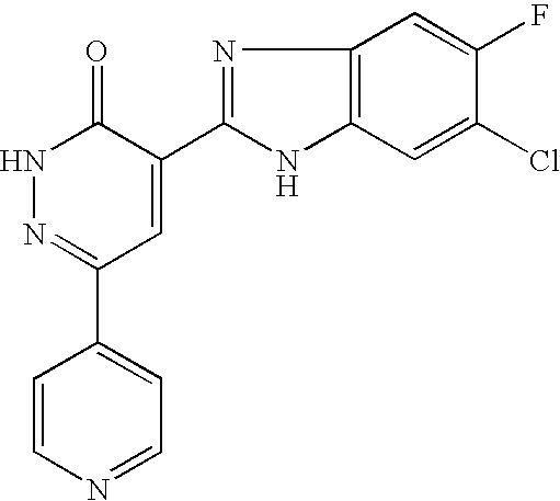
C1=CN=CC=C1C1=NNC(=O)C(C2=NC3=C(N2)C=C(Cl)C(F)=C3)=C1
